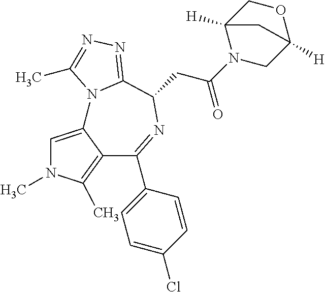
C1=C2C(=C(C)N1C)C(C1=CC=C(Cl)C=C1)=NC(CC(N1CC3([H])OCC1([H])C3)=O)C1=NN=C(C)N21
